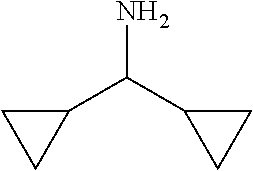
NC(C1CC1)C1CC1
